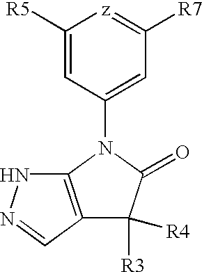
C1([R5])=CC(N2C(=O)C([R3])([R4])C3=C2NN=C3)=CC([R7])=[z]1
